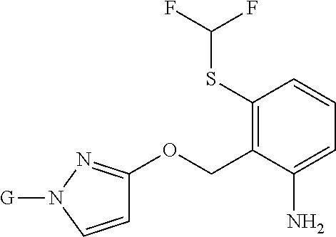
C1(SC(F)F)=C(COC2=NN([G])C=C2)C(N)=CC=C1
